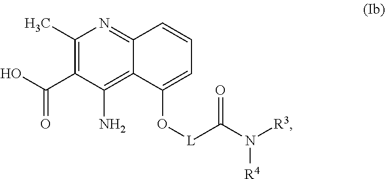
N1=C2C(=C(N)C(C(O)=O)=C1C)C(O[L]C(N([R3])[R4])=O)=CC=C2
